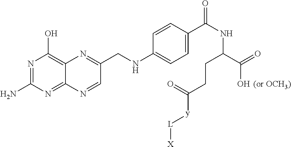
N1=C(N)N=C2C(=C1O)N=C(CNC1=CC=C(C(NC(C(=O)O)CCC([y][L][X])=O)=O)C=C1)C=N2
